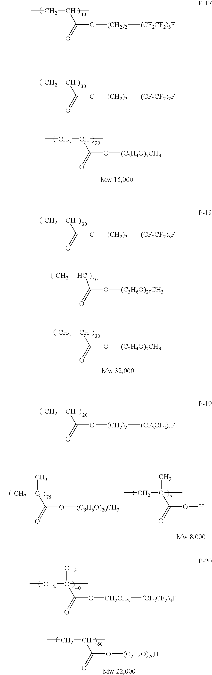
CCC(C)C(=O)O[(CH2)2][(CF2CF2)3F].CCC(C)C(=O)O[(CH2)2][(CF2CF2)2F].CCC(C)C(=O)O[(C2H4O)7CH3].CCC(C)C(=O)O[(CH2)2][(CF2CF2)3F].CCC(C)C(=O)O[(C3H6O)20CH3].CCC(C)C(=O)O[(C2H4O)7CH3].CCC(C)C(=O)O[(CH2)2][(CF2CF2)3F].CCC(C)(C(=O)O[(C3H6O)20CH3])C.CCC(C)(C(=O)O[H])C.CCC(C)(C(=O)O[CH2CH2][(CF2CF2)3F])C.CCC(C)C(=O)O[(C2H4O)20H]
